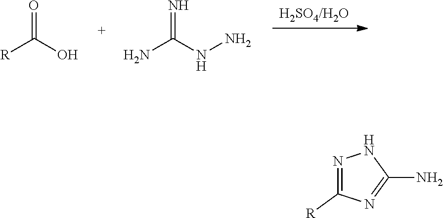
O=C(O)[R].N=C(NN)N.N1=C([R])N=C(N)N1
